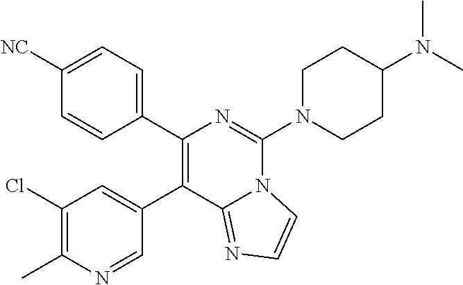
C1(C2=CC(Cl)=C(C)N=C2)=C(C2=CC=C([NC])C=C2)N=C(N2CCC(N(C)C)CC2)N2C1=NC=C2
